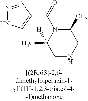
C1(C)N(C(C2=CNN=N2)=O)C(C)([H])CNC1
